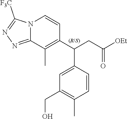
N12C(=NN=C1[F3C])C(C)=C(C(CC([OEt])=O)C1=CC(CO)=C(C)C=C1)C=C2
